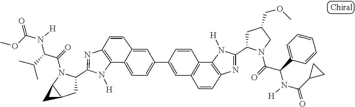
C12=C(N=C(C3CC4C(N3C(=O)C(C(C)C)N([H])C(OC)=O)C4)N1[H])C=CC1=CC(C3=CC4=C(C5=C(N=C(C6CC(COC)CN6C(=O)C(C6=CC=CC=C6)N([H])C(C6CC6)=O)N5[H])C=C4)C=C3)=CC=C21
